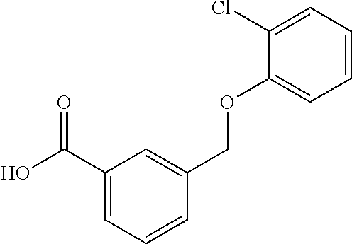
OC(C1=CC=CC(COC2=CC=CC=C2Cl)=C1)=O
